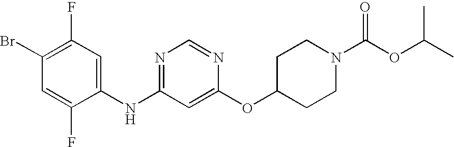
C1(Br)=C(F)C=C(NC2=NC=NC(OC3CCN(C(OC(C)C)=O)CC3)=C2)C(F)=C1
